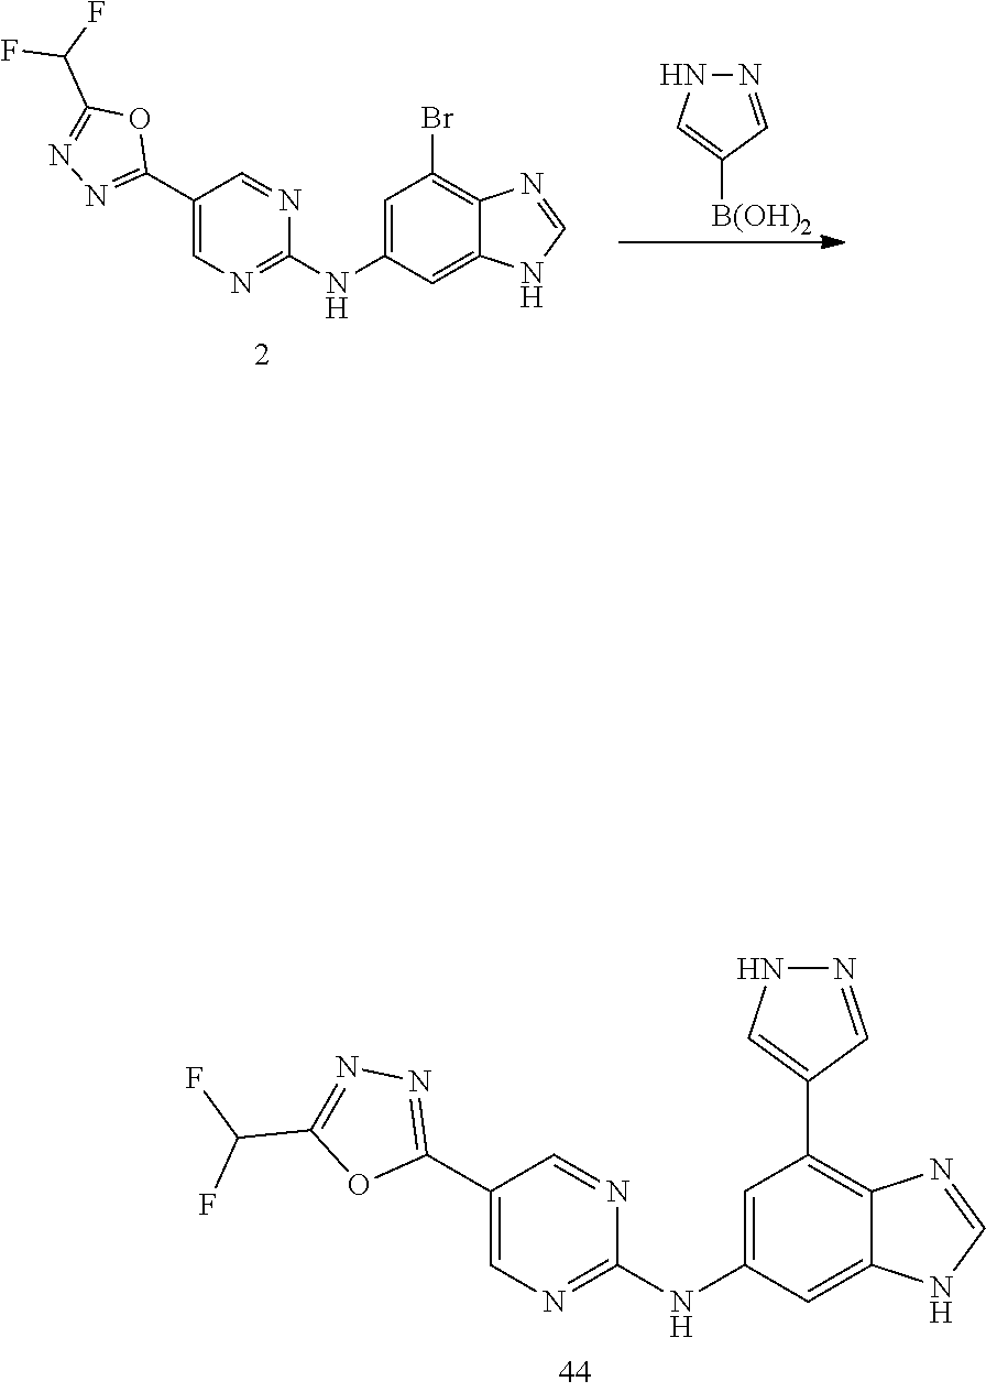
C1(C2=NN=C(C(F)F)O2)=CN=C(NC2=CC(C3=CNN=C3)=C3C(=C2)NC=N3)N=C1.N1=CC([B(OH)2])=CN1.C1=C(C2=NN=C(C(F)F)O2)C=NC(NC2=CC(Br)=C3C(=C2)NC=N3)=N1
